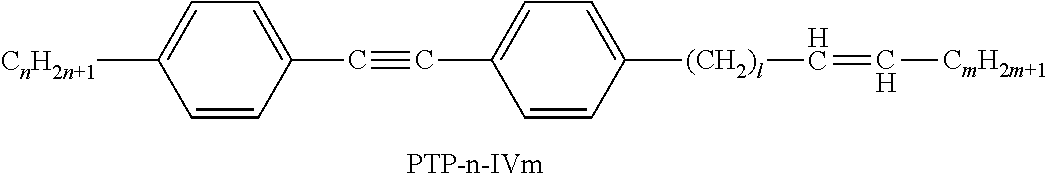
C1=CC(C#CC2=CC=C([(CH2)l]C=C[CmH2m+1])C=C2)=CC=C1[CnH2n+1]
